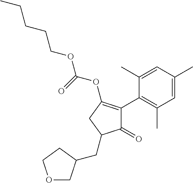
C1(=O)C(C2=C(C)C=C(C)C=C2C)=C(OC(=O)OCCCCC)CC1CC1COCC1
